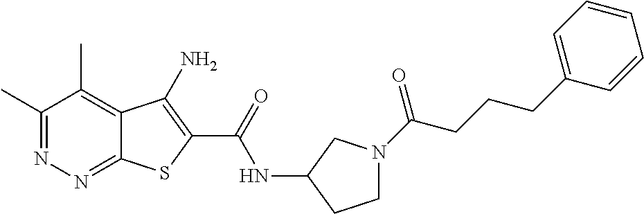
C1(C)=NN=C2C(=C1C)C(N)=C(C(=O)NC1CCN(C(CCCC3=CC=CC=C3)=O)C1)S2
